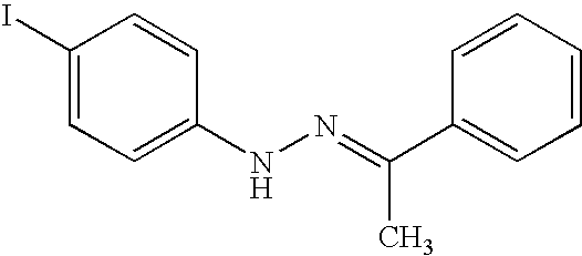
C1(I)=CC=C(NN=C(C2=CC=CC=C2)C)C=C1
